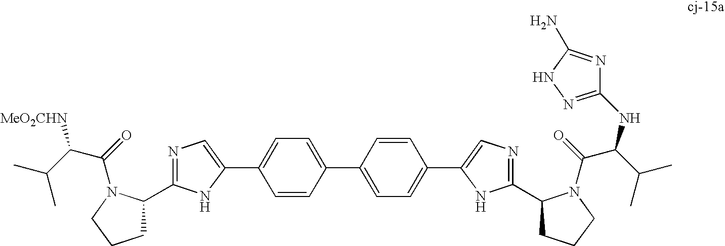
C1=CC(C2=CC=C(C3=CN=C(C4CCCN4C(=O)C(C(C)C)NC4=NNC(N)=N4)N3)C=C2)=CC=C1C1=CN=C(C2CCCN2C(=O)C(C(C)C)[MeO2CHN])N1
